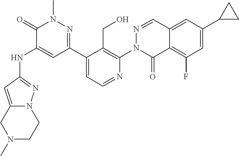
N(C1=CC(C2=CC=NC(N3C(=O)C4=C(F)C=C(C5CC5)C=C4C=N3)=C2CO)=NN(C)C1=O)C1=NN2C(=C1)CN(C)CC2
